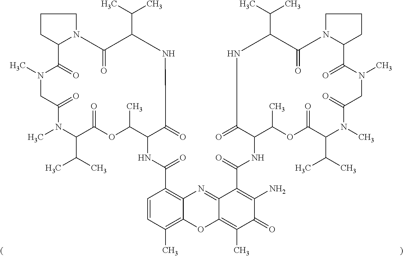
C1=CC(C)=C2C(=C1C(NC1C(C)OC(=O)C(C(C)C)N(C)C(=O)CN(C)C(=O)C3N(CCC3)C(=O)C(C(C)C)NC1=O)=O)N=C1C(=C(C)C(=O)C(N)=C1C(=O)NC1C(C)OC(=O)C(C(C)C)N(C)C(=O)CN(C)C(=O)C3CCCN3C(=O)C(C(C)C)NC1=O)O2
